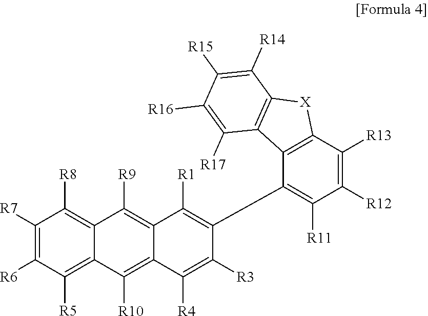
C1([R8])=C2C(=C([R5])C([R6])=C1[R7])C([R10])=C1C(=C2[R9])C([R1])=C(C2=C([R11])C([R12])=C([R13])C3=C2C2=C([X]3)C([R14])=C([R15])C([R16])=C2[R17])C([R3])=C1[R4]
